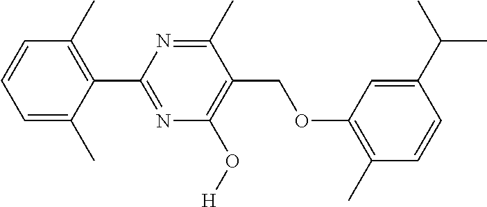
C1(C2=NC(O[H])=C(COC3=C(C)C=CC(C(C)C)=C3)C(C)=N2)=C(C)C=CC=C1C
